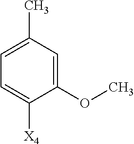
C1=C(C)C=C(OC)C([X4])=C1
